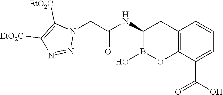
C12=C(C(C(O)=O)=CC=C1)OB(O)C(NC(=O)CN1C([EtO2C])=C([EtO2C])N=N1)C2
